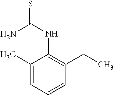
N(C1=C(CC)C=CC=C1C)C(N)=S
